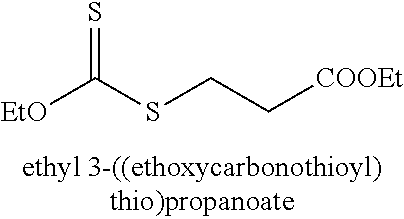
[EtO]C(SCC[COOEt])=S
